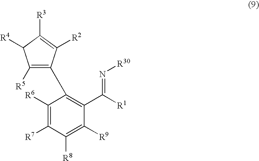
C1([R6])=C([R7])C([R8])=C([R9])C(C([R1])=N[R30])=C1C1=C([R5])C([R4])C([R3])=C1[R2]
